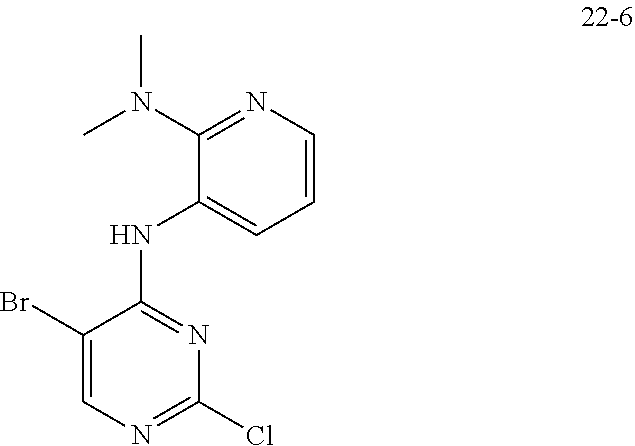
C1(Cl)=NC=C(Br)C(NC2=CC=CN=C2N(C)C)=N1
